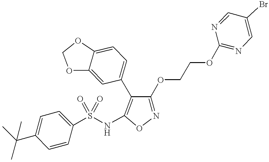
C1=CC(S(NC2=C(C3=CC=C4C(=C3)OCO4)C(OCCOC3=NC=C(Br)C=N3)=NO2)(=O)=O)=CC=C1C(C)(C)C
